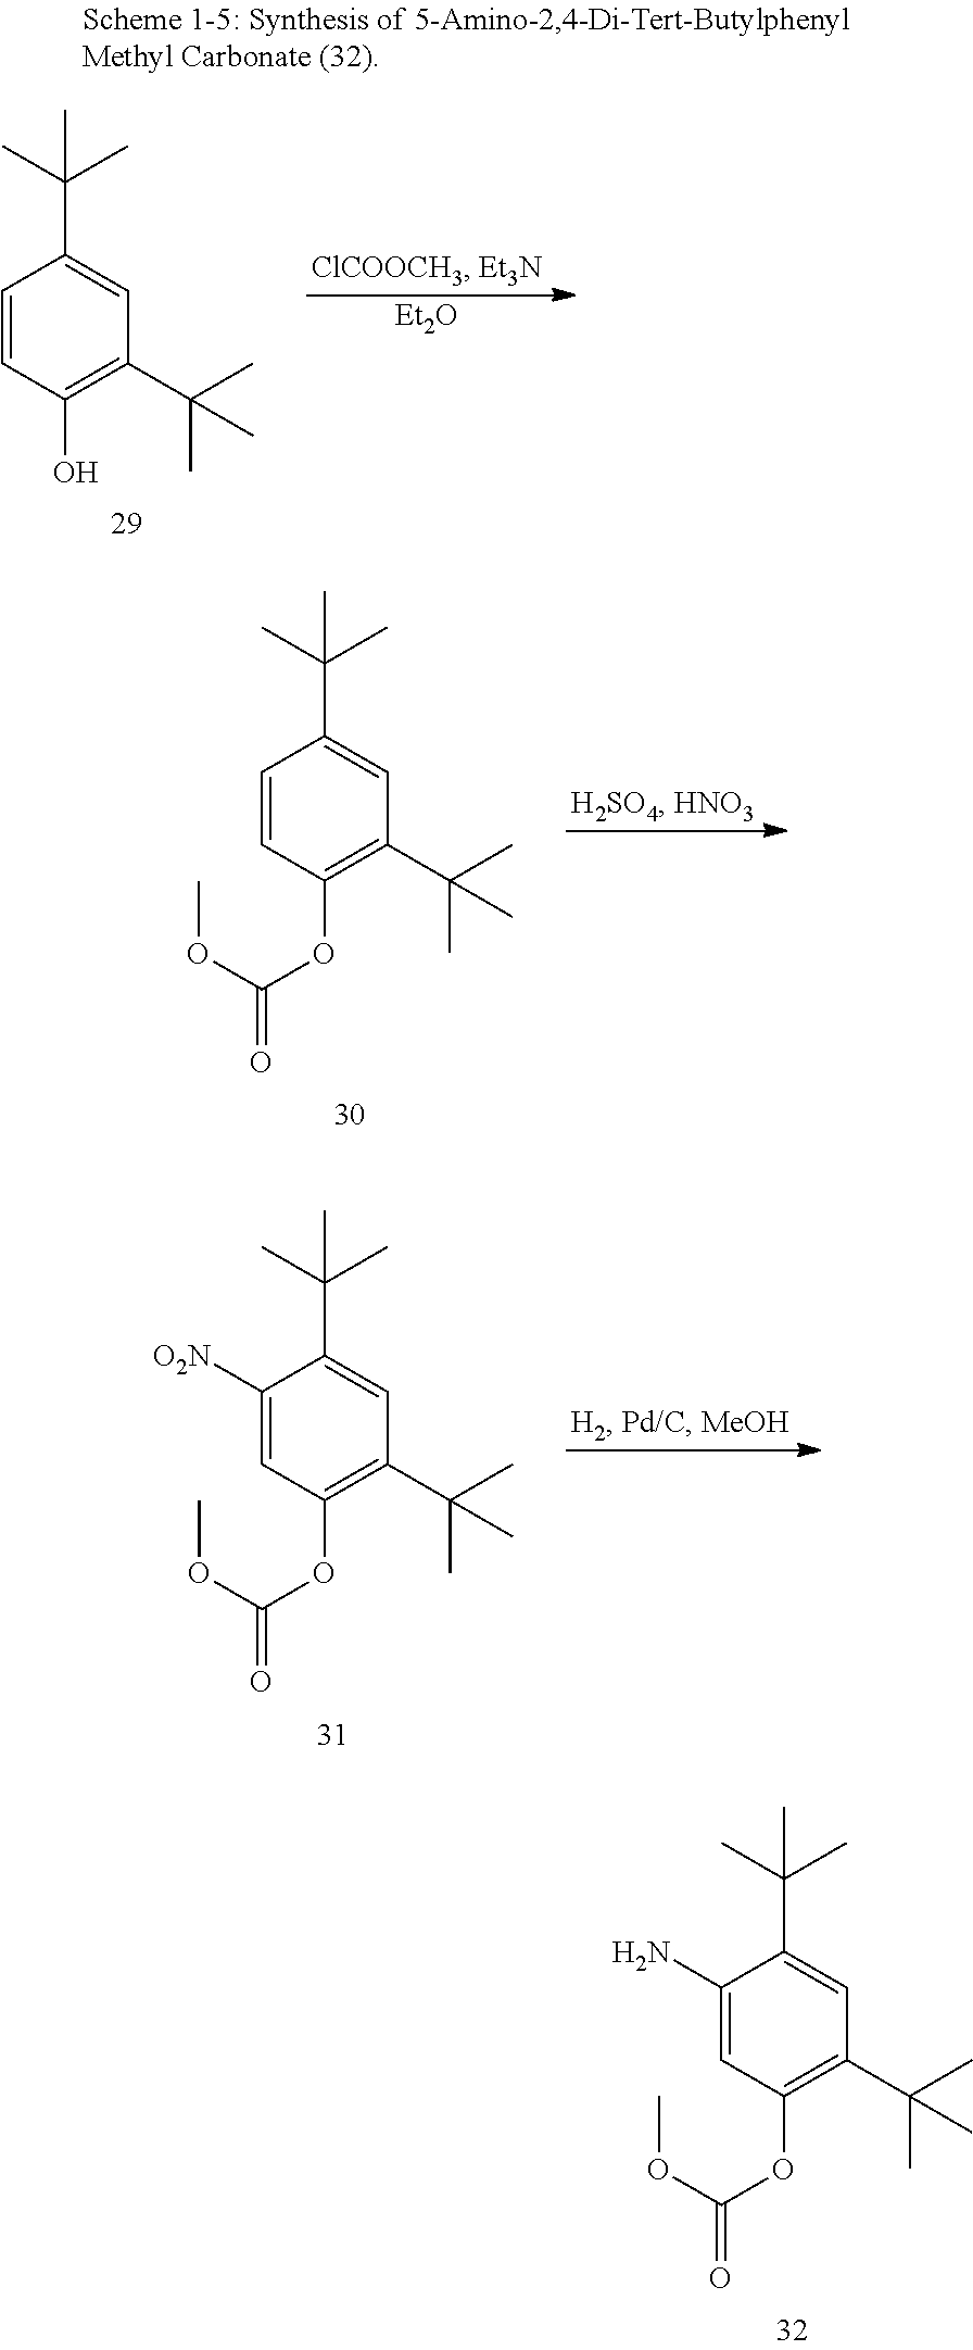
[Et2O].C1=CC(O)=C(C(C)(C)C)C=C1C(C)(C)C.C1=CC(OC(OC)=O)=C(C(C)(C)C)C=C1C(C)(C)C.C1([O2N])=CC(OC(OC)=O)=C(C(C)(C)C)C=C1C(C)(C)C.C1(N)=CC(OC(OC)=O)=C(C(C)(C)C)C=C1C(C)(C)C
